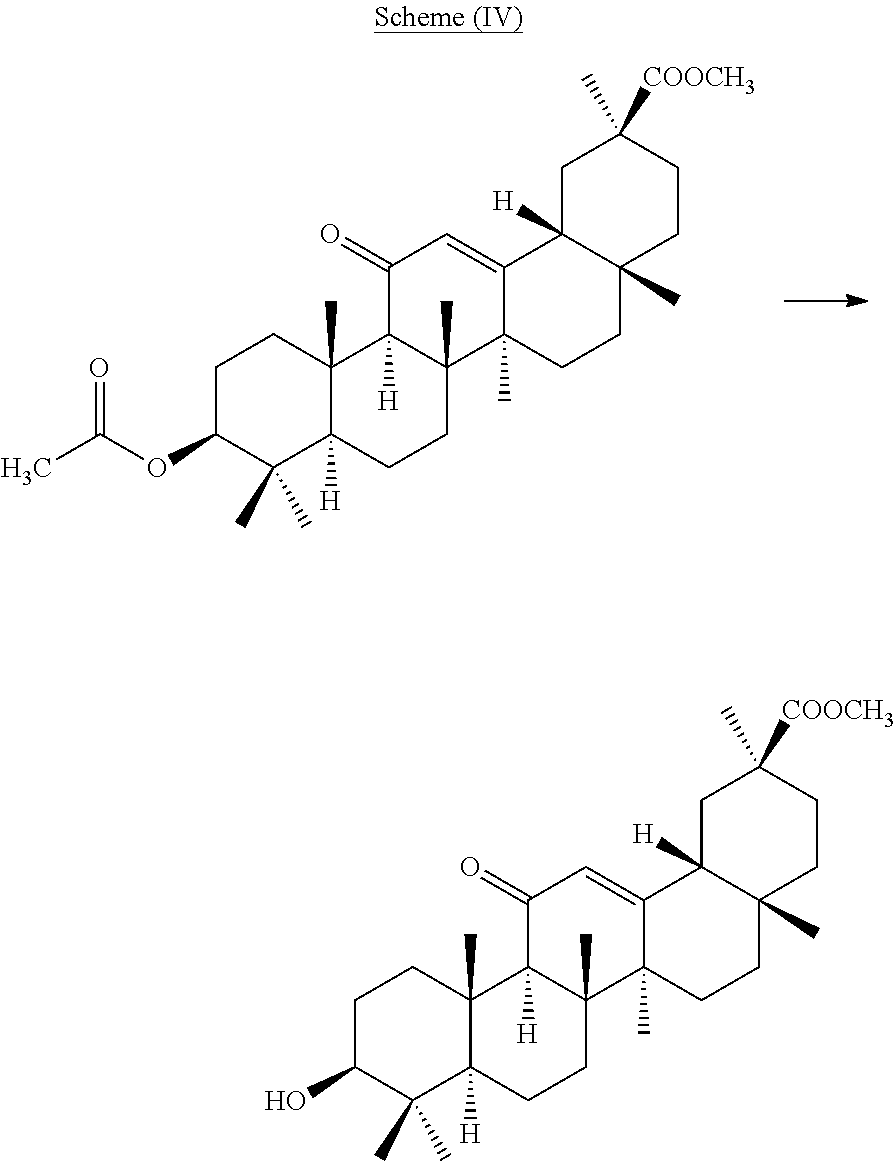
C1C(OC(C)=O)C(C)(C)C2([H])C(C)(C1)C1([H])C(C)(CC2)C2(C)C(=CC1=O)C1([H])C(C)(CC2)CCC([COOCH3])(C)C1.C1C(O)C(C)(C)C2([H])C(C)(C1)C1([H])C(C)(CC2)C2(C)C(=CC1=O)C1([H])C(C)(CC2)CCC([COOCH3])(C)C1
